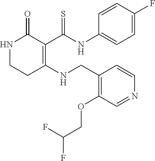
C1=CC(NC(C2=C(NCC3=C(OCC(F)F)C=NC=C3)CCNC2=O)=S)=CC=C1F
